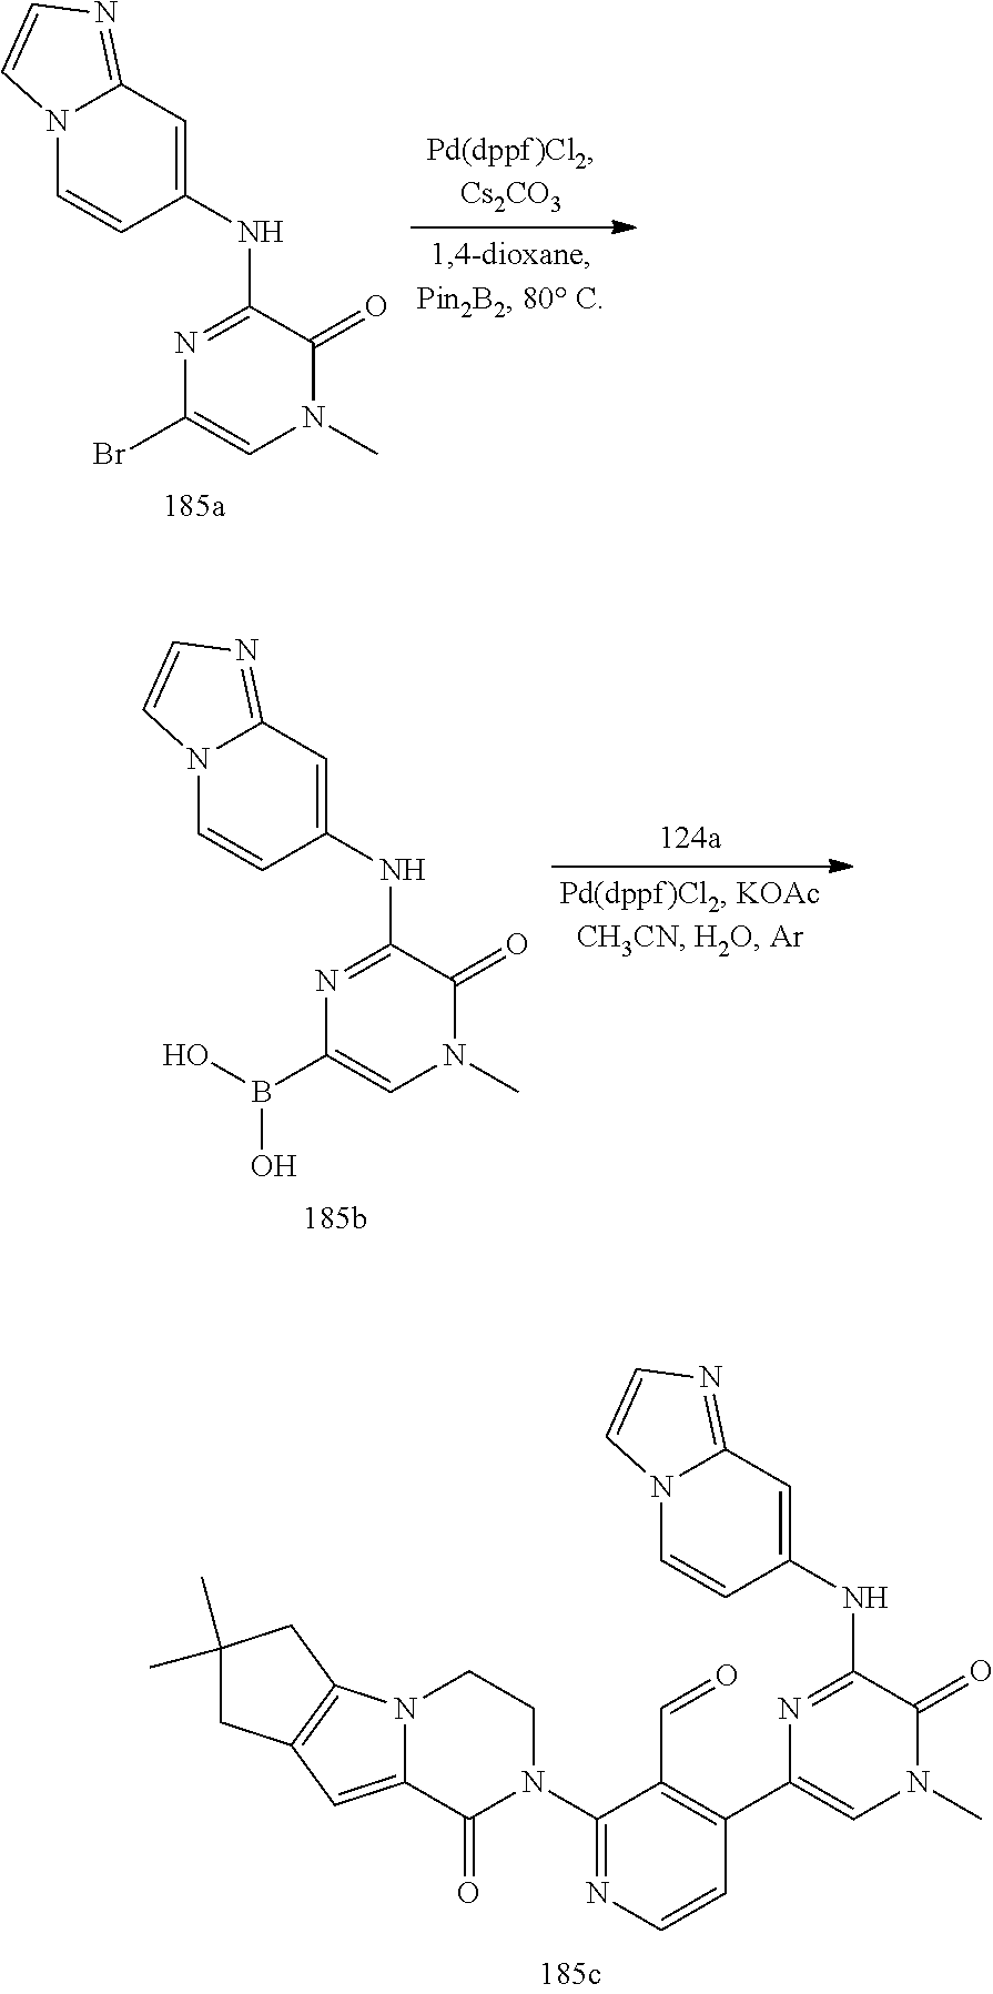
C1(NC2=NC(Br)=CN(C)C2=O)=CC2=NC=CN2C=C1.C1(NC2=NC(B(O)O)=CN(C)C2=O)=CC2=NC=CN2C=C1.C1(NC2=NC(C3=C(C=O)C(N4CCN5C(=CC6=C5CC(C)(C)C6)C4=O)=NC=C3)=CN(C)C2=O)=CC2=NC=CN2C=C1
